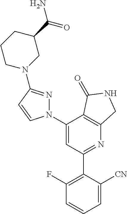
C1(C2=C(F)C=CC=C2[CN])=NC2=C(C(N3N=C(N4CC(C(N)=O)CCC4)C=C3)=C1)C(=O)NC2
